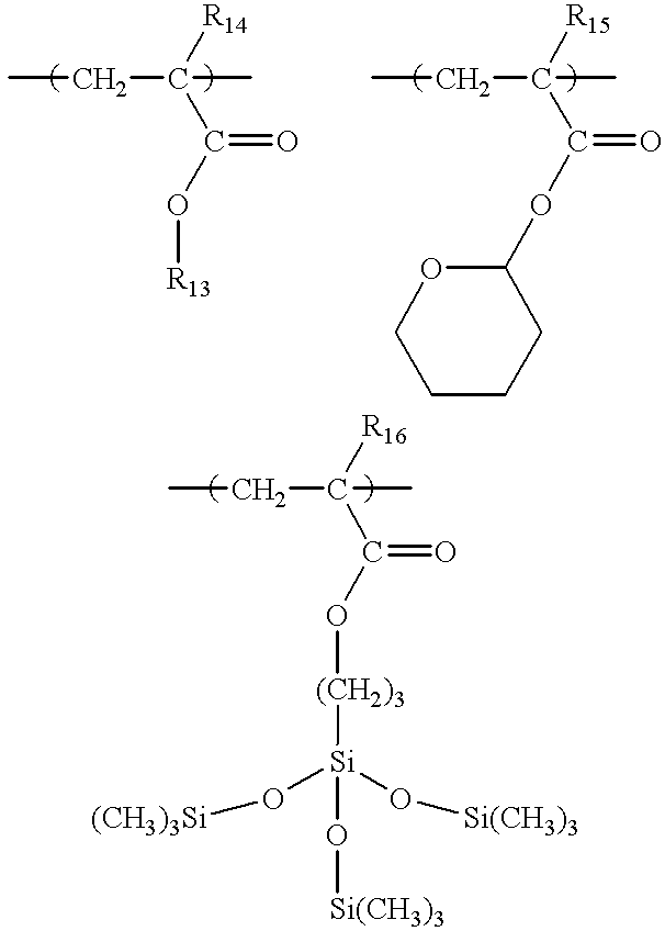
CCC(C)([R14])C(O[R13])=O.CCC(C)([R15])C(OC1OCCCC1)=O.CCC(C)([R16])C(O[(CH2)3][Si](O[(CH3)3Si])(O[Si(CH3)3])O[Si(CH3)3])=O
